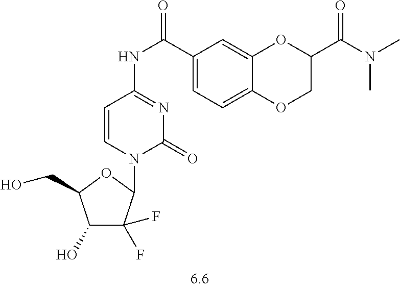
C1=CN(C2C(F)(F)C(O)C(CO)O2)C(=O)N=C1NC(C1=CC=C2C(=C1)OC(C(N(C)C)=O)CO2)=O
